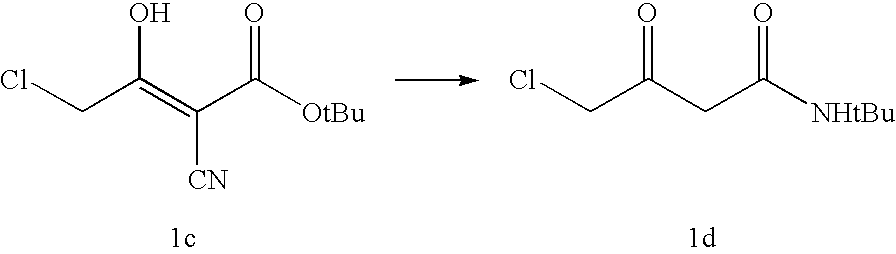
ClCC(=C(C([OtBu])=O)[CN])O.ClCC(CC([NHtBu])=O)=O
